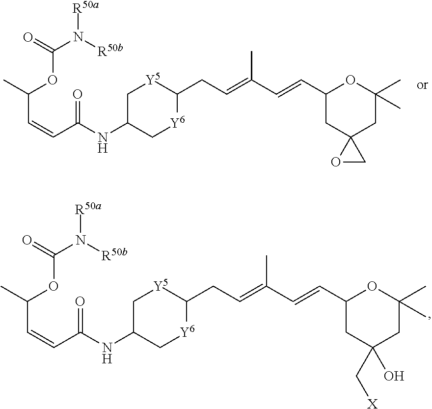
C1C(NC(=O)C=CC(OC(=O)N([R50a])[R50b])C)C[Y6]C(CC=C(C=CC2CC(C[X])(O)CC(C)(C)O2)C)[Y5]1.C1C(NC(=O)C=CC(OC(=O)N([R50a])[R50b])C)C[Y6]C(CC=C(C=CC2CC3(CC(C)(C)O2)OC3)C)[Y5]1
